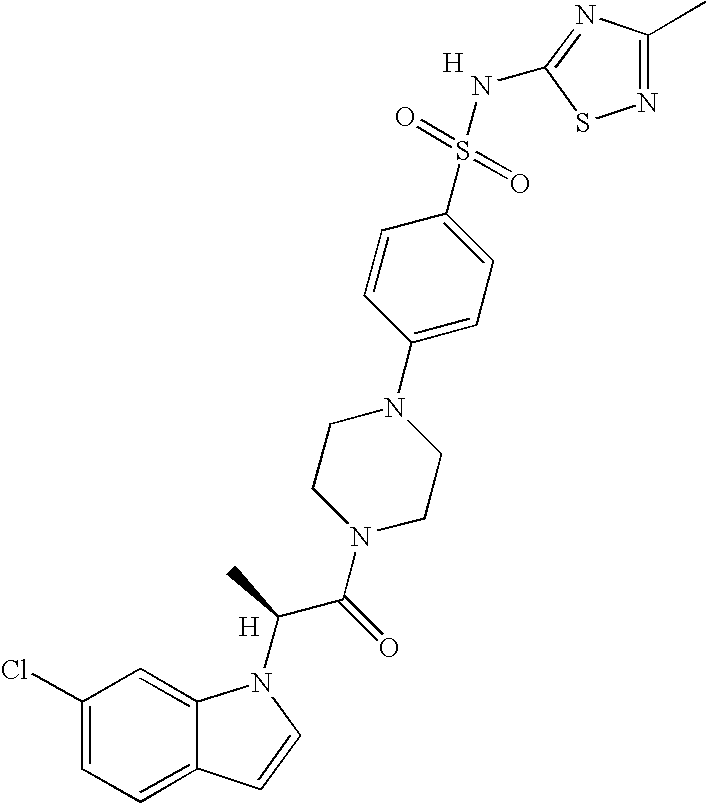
C1(Cl)=CC=C2C(=C1)N(C(C(N1CCN(C3=CC=C(S(=O)(=O)NC4=NC(C)=NS4)C=C3)CC1)=O)C)C=C2.[H].[H]
